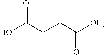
OC(CCC([OH])=O)=O
